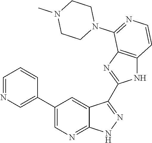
C1=NC=C(C2=CN=C3C(=C2)C(C2=NC4=C(N2)C=CN=C4N2CCN(C)CC2)=NN3)C=C1
